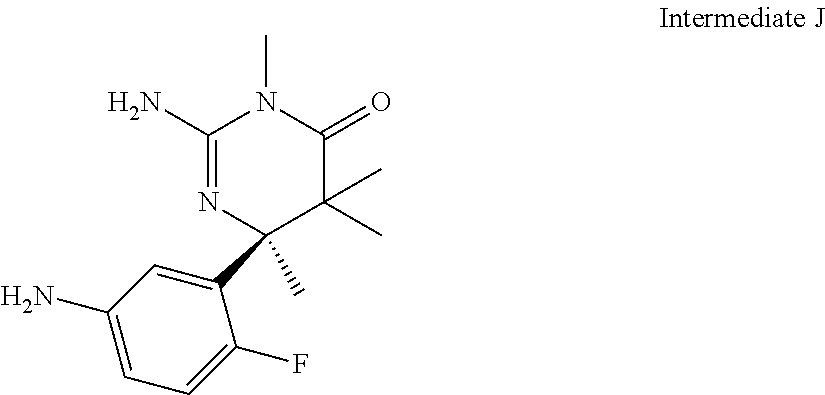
C1(N)=NC(C2=CC(N)=CC=C2F)(C)C(C)(C)C(=O)N1C
